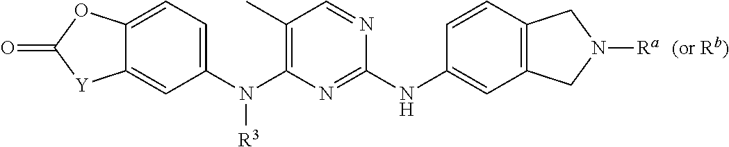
C12=CC(N(C3=C(C)C=NC(NC4=CC5=C(C=C4)CN([Ra])C5)=N3)[R3])=CC=C1OC(=O)[Y]2
